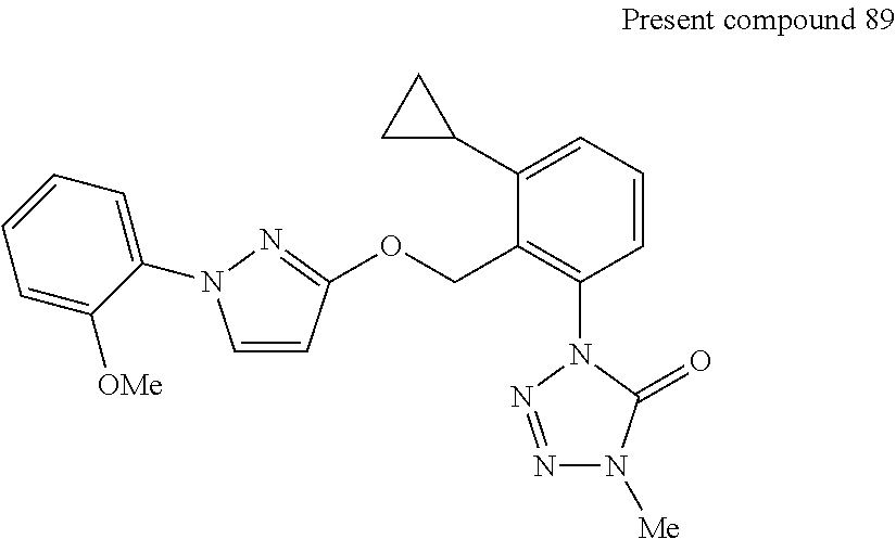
C1=CC(OCC2=C(N3N=NN([Me])C3=O)C=CC=C2C2CC2)=NN1C1=CC=CC=C1[OMe]
